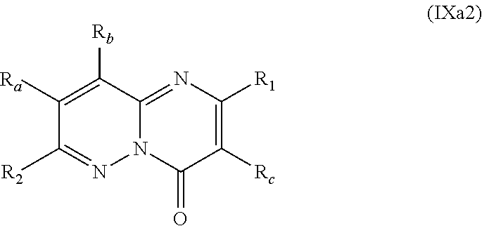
C1([Rc])=C([R1])N=C2N(C1=O)N=C([R2])C([Ra])=C2[Rb]
